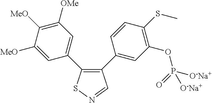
C1([MeO])=CC(C2=C(C3=CC(OP(=O)([O-Na+])[O-Na+])=C(SC)C=C3)C=NS2)=CC([OMe])=C1[MeO]
